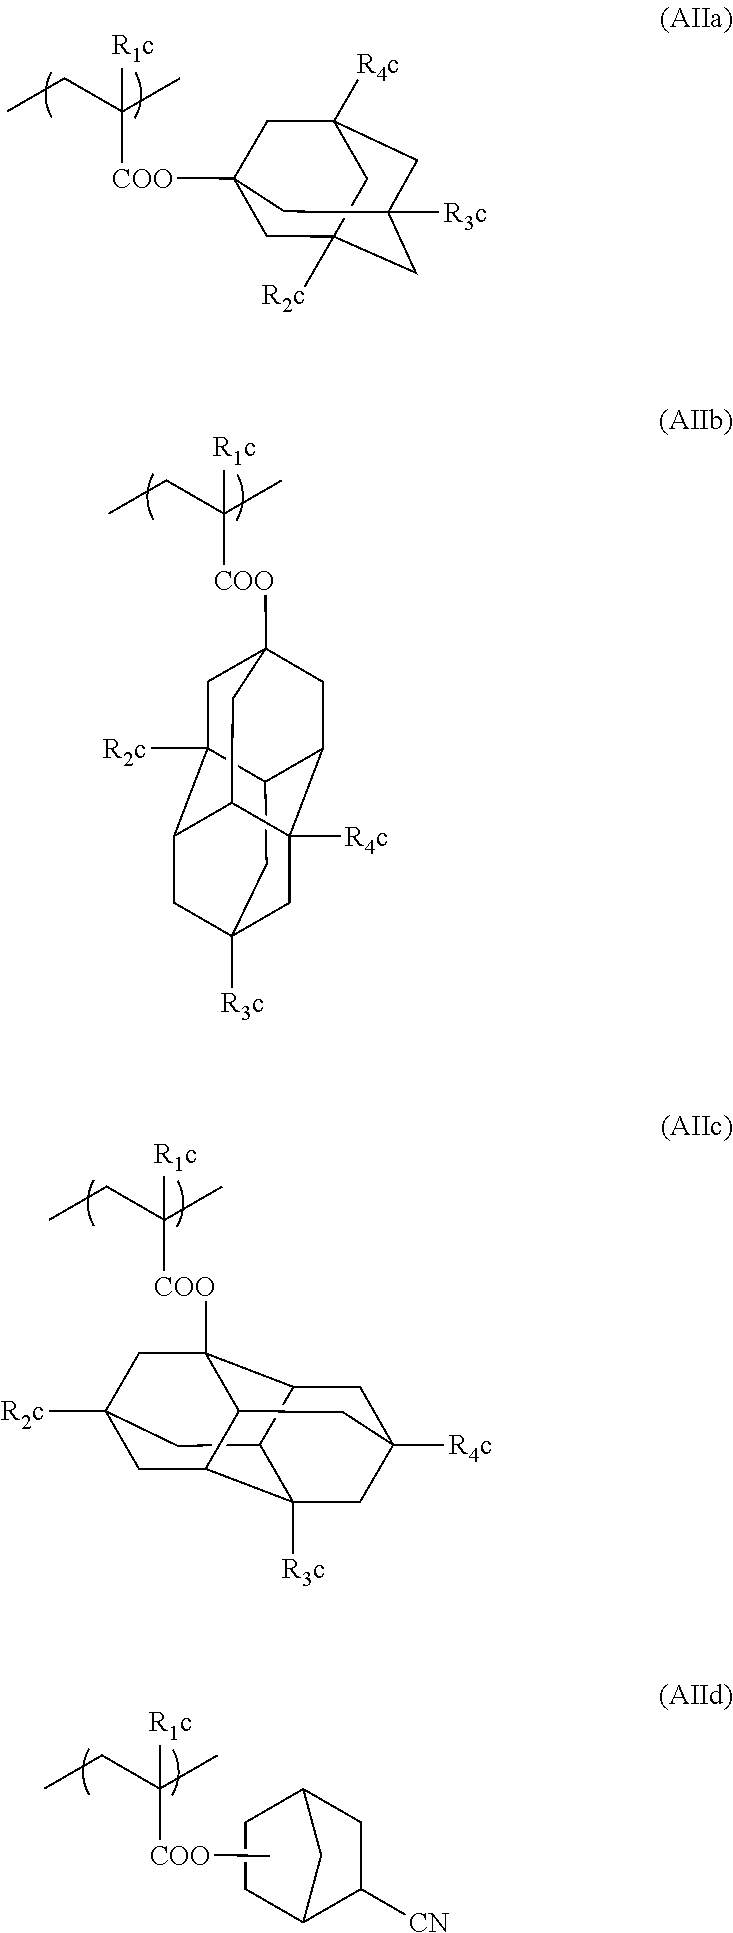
CCC(C)([R1c])[COO]C12CC3([R2c])C4CC5([R3c])CC3C(C1)C([R4c])(C4C2)C5.CCC(C)([R1c])[COO]C12C3C4CC([R2c])(C1)CC1C4([R3c])CC([R4c])(C3)CC21.CCC(C)([R1c])[COO]C.C12C([CN])CC(C1)CC2.CCC(C)([R1c])[COO]C12CC3([R2c])CC([R3c])(CC([R4c])(C1)C3)C2
